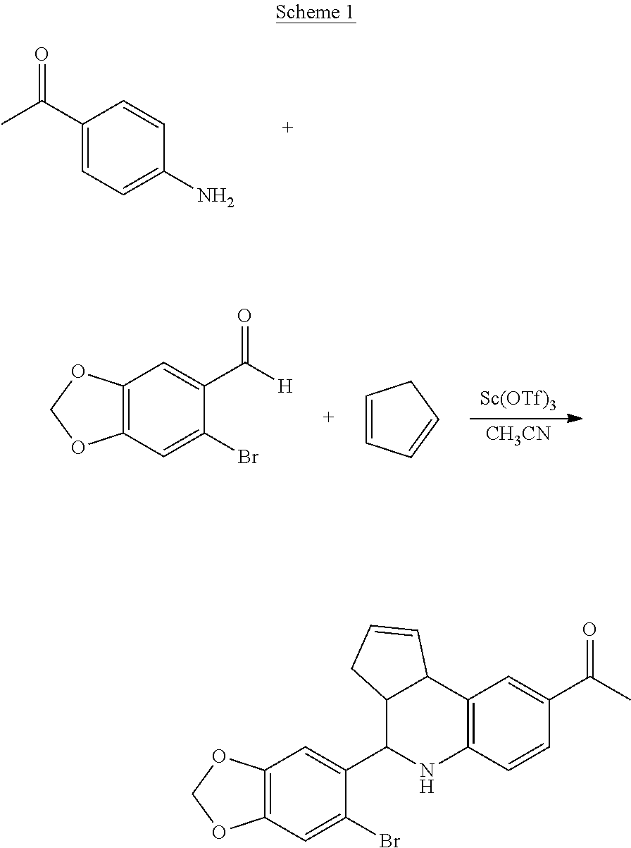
O=C(C1=CC=C(N)C=C1)C.[Sc(OTf)3].[CH3CN].C12=C(C=C(Br)C(C([H])=O)=C1)OCO2.C1=CC=CC1.C12=C(C=CC(C(C)=O)=C1)NC(C1=CC3=C(C=C1Br)OCO3)C1C2C=CC1
